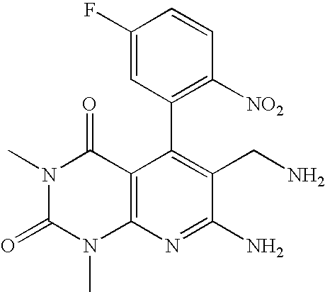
C1(C2=C([NO2])C=CC(F)=C2)=C(CN)C(N)=NC2=C1C(=O)N(C)C(=O)N2C
